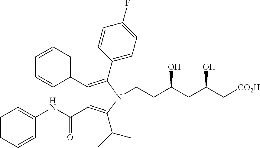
C1(C2=CC=CC=C2)=C(C2=CC=C(F)C=C2)N(CCC(CC(C[CO2H])O)O)C(C(C)C)=C1C(NC1=CC=CC=C1)=O
